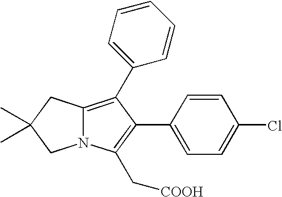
C1=C(C2=C(C[COOH])N3C(=C2C2=CC=CC=C2)CC(C)(C)C3)C=CC(Cl)=C1
